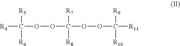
[R4]C(OOC([R7])([R8])OOC([R11])([R9])[R10])([R5])[R6]
